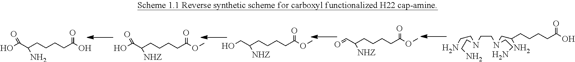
C(CN(CC(N)CCCCC(O)=O)CCN)N(CCN)CCN.O=C(OC)CCCCC(C(O)=O)[NHZ].O=C(OC)CCCCC(CO)[NHZ].O=C(OC)CCCCC(C=O)[NHZ].O=C(O)CCCCC(C(O)=O)N
